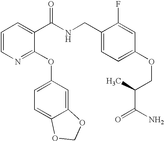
C1=CN=C(OC2=CC=C3C(=C2)OCO3)C(C(NCC2=CC=C(OCC(C(=O)N)C)C=C2F)=O)=C1
